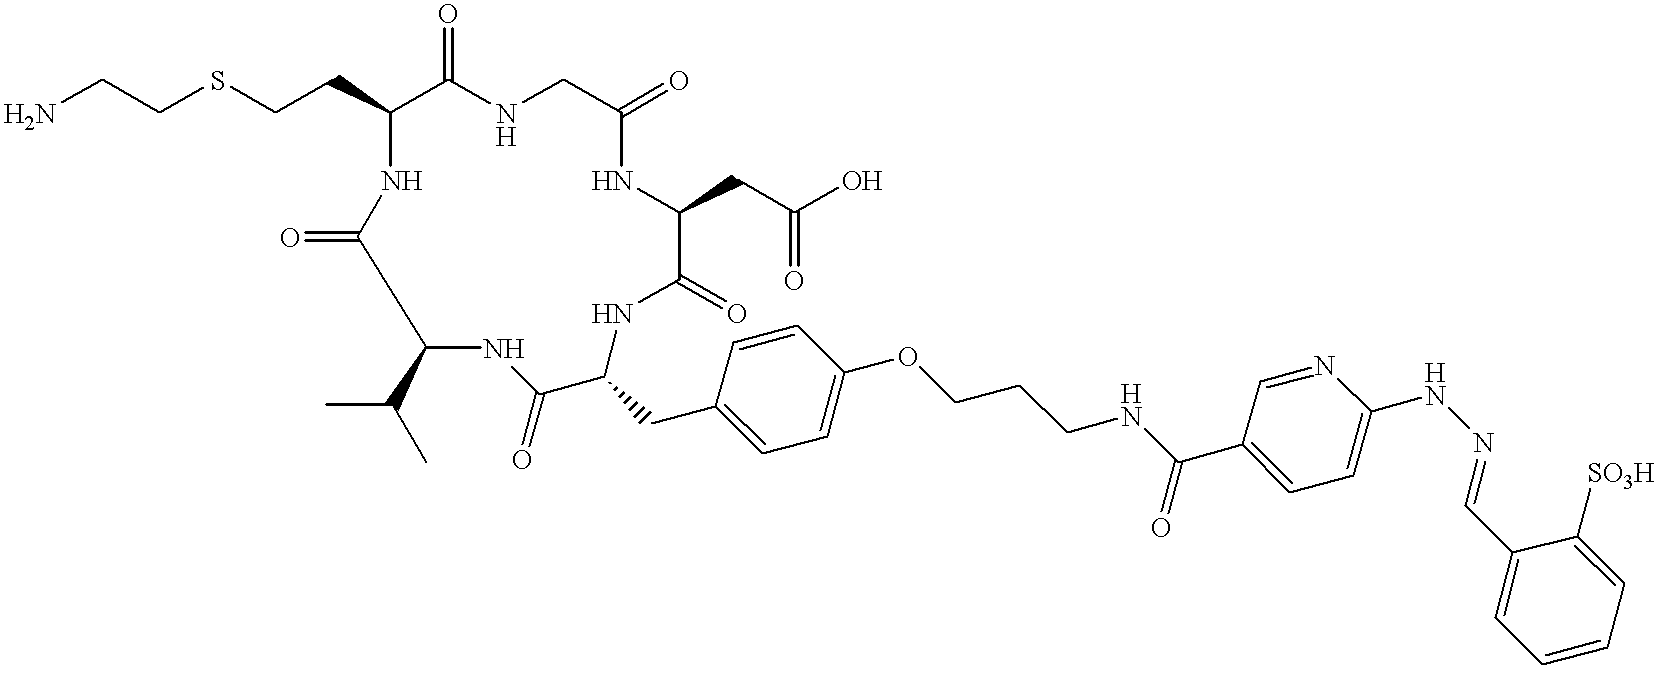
C(CSCCC1C(=O)NCC(=O)NC(CC(O)=O)C(=O)NC(CC2=CC=C(OCCCNC(C3=CC=C(NN=CC4=CC=CC=C4[SO3H])N=C3)=O)C=C2)C(=O)NC(C(C)C)C(=O)N1)N
